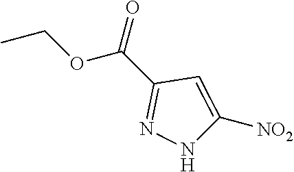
CCOC(C1=NNC([NO2])=C1)=O
